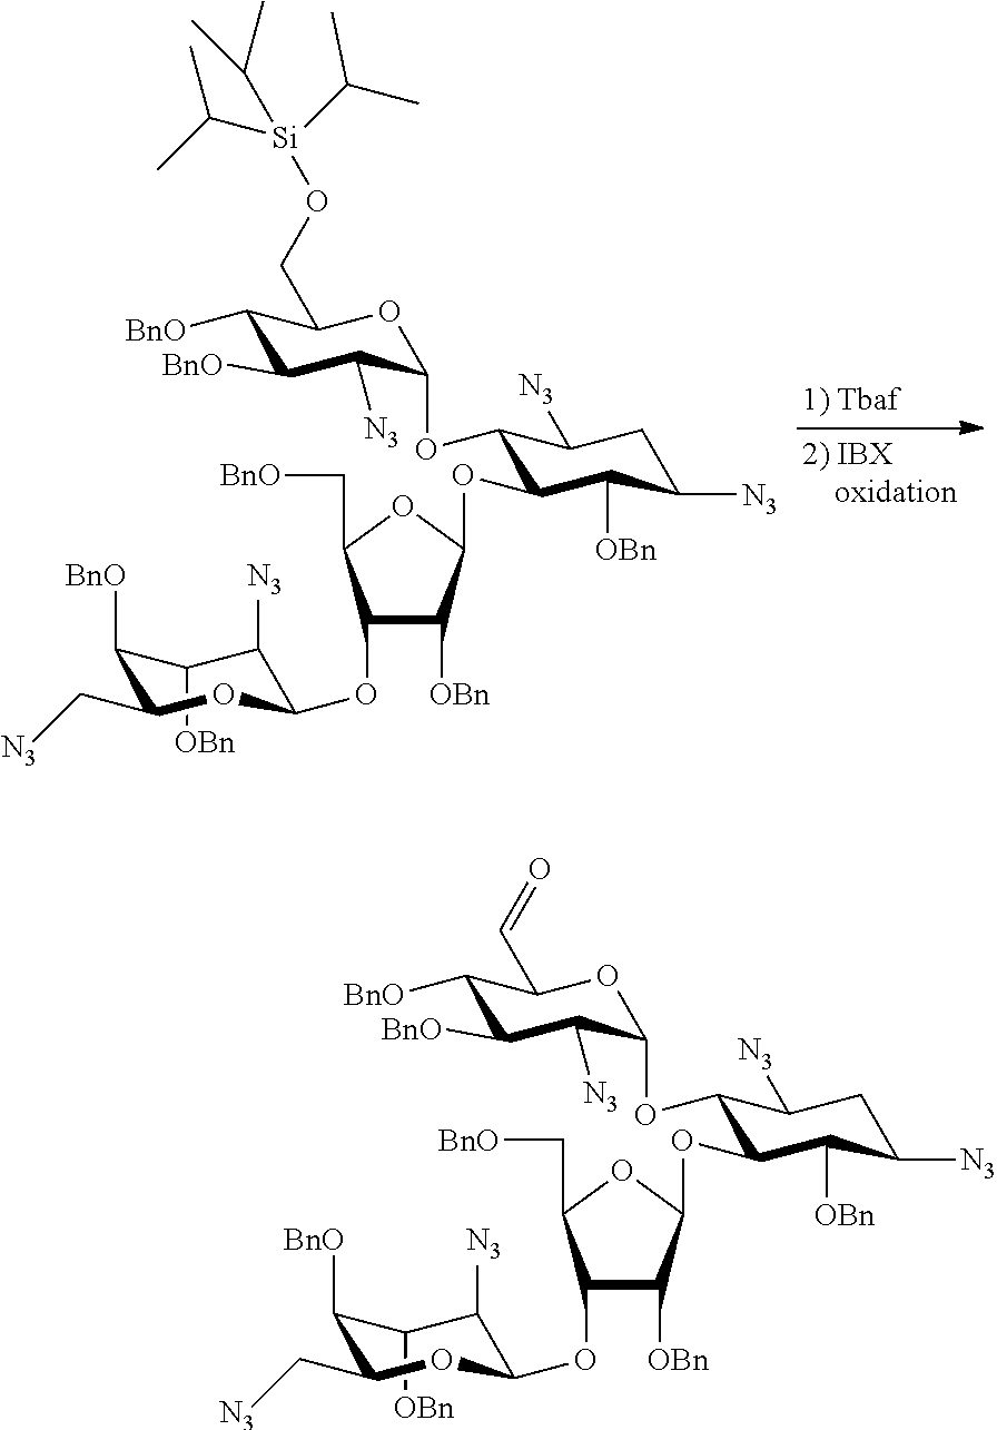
C1([OBn])C([BnO])C(C[N3])OC(OC2C([OBn])C(OC3C(OC4C([N3])C([BnO])C([BnO])C(CO[Si](C(C)C)(C(C)C)C(C)C)O4)C([N3])CC([N3])C3[OBn])OC2C[BnO])C1[N3].C1([OBn])C([BnO])C(C[N3])OC(OC2C([OBn])C(OC3C(OC4C([N3])C([BnO])C([BnO])C(C=O)O4)C([N3])CC([N3])C3[OBn])OC2C[BnO])C1[N3]
